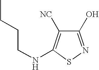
C1(O)=NSC(NCCCC)=C1[NC]
